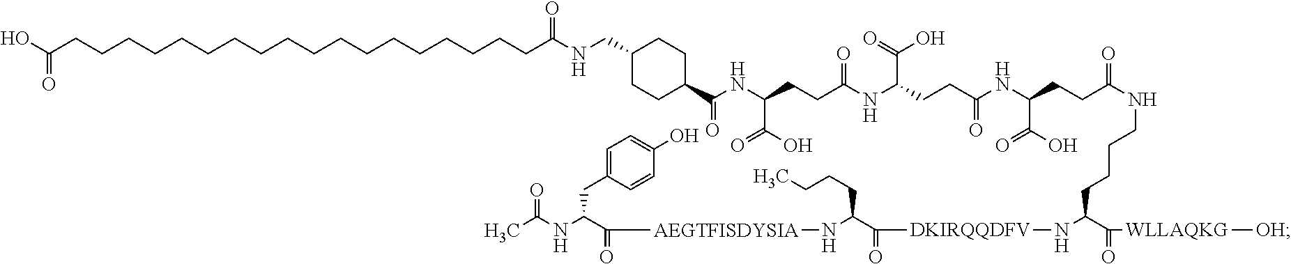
C(C(C(=O)[WLLAQKG][OH])N[DKIRQQDFV]C(C(N[AEGTFISDYSIA]C(=O)C(NC(C)=O)CC1=CC=C(O)C=C1)CCCC)=O)CCCNC(CCC(NC(CCC(NC(CCC(NC(=O)C1CCC(CNC(CCCCCCCCCCCCCCCCCCC(O)=O)=O)CC1)C(=O)O)=O)C(O)=O)=O)C(=O)O)=O
